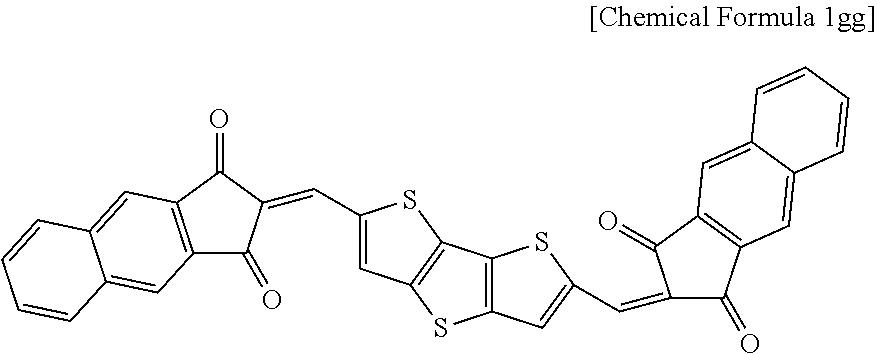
C1=C(C=C2C(=O)C3=C(C2=O)C=C2C(=C3)C=CC=C2)SC2=C1SC1=C2SC(C=C2C(=O)C3=C(C2=O)C=C2C(=C3)C=CC=C2)=C1
